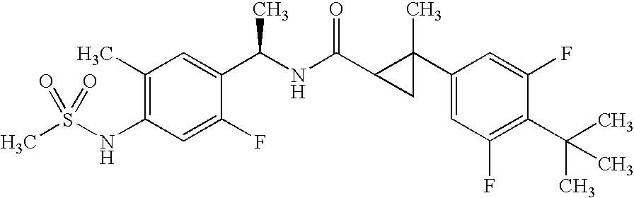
C1(C)=C(NS(C)(=O)=O)C=C(F)C(C(C)NC(=O)C2CC2(C2=CC(F)=C(C(C)(C)C)C(F)=C2)C)=C1
